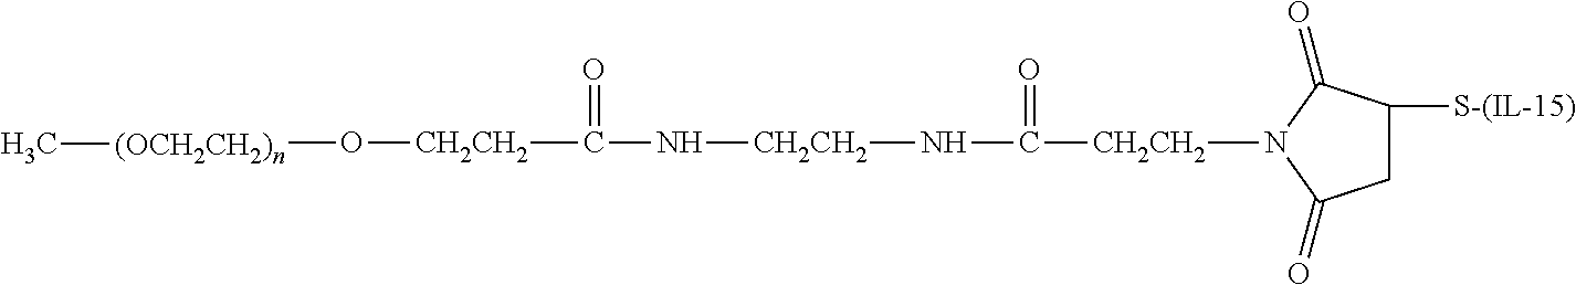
N1([CH2CH2]C(N[CH2CH2]NC(=O)[CH2CH2]O[(OCH2CH2)n]C)=O)C(=O)CC([S-(IL-15)])C1=O
